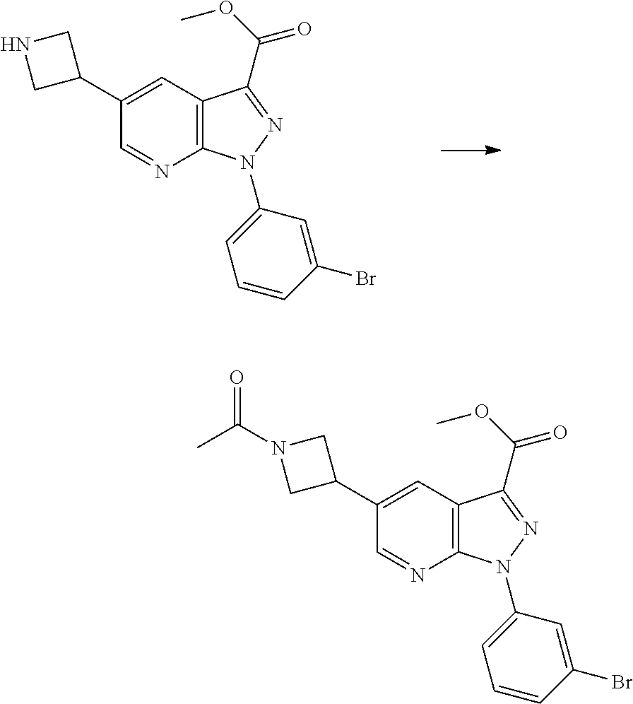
C1(C2CNC2)=CC2=C(N=C1)N(C1=CC=CC(Br)=C1)N=C2C(OC)=O.C1(C2CN(C(=O)C)C2)=CC2=C(N=C1)N(C1=CC=CC(Br)=C1)N=C2C(OC)=O
